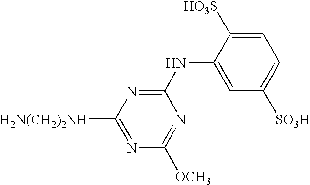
N(C1=NC([H2N(CH2)2NH])=NC([OCH3])=N1)C1=CC([SO3H])=CC=C1[HO3S]
